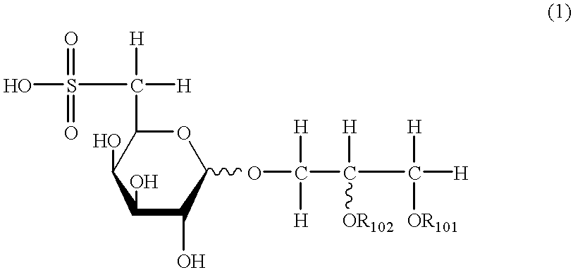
C1(O)C(O)C(OC(C(C([H])([H])[OR101])([H])[OR102])([H])[H])OC(C([H])([H])S(=O)(=O)O)C1O
